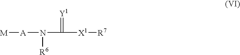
[M][A]N(C(=[Y1])[X1][R7])[R6]
